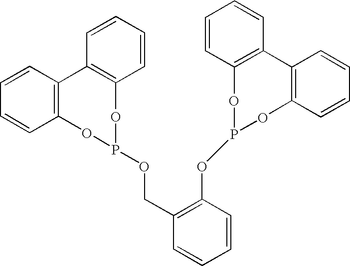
C1=CC=CC2=C1C1=C(C=CC=C1)OP(OCC1=C(OP3OC4=C(C=CC=C4)C4=C(O3)C=CC=C4)C=CC=C1)O2
